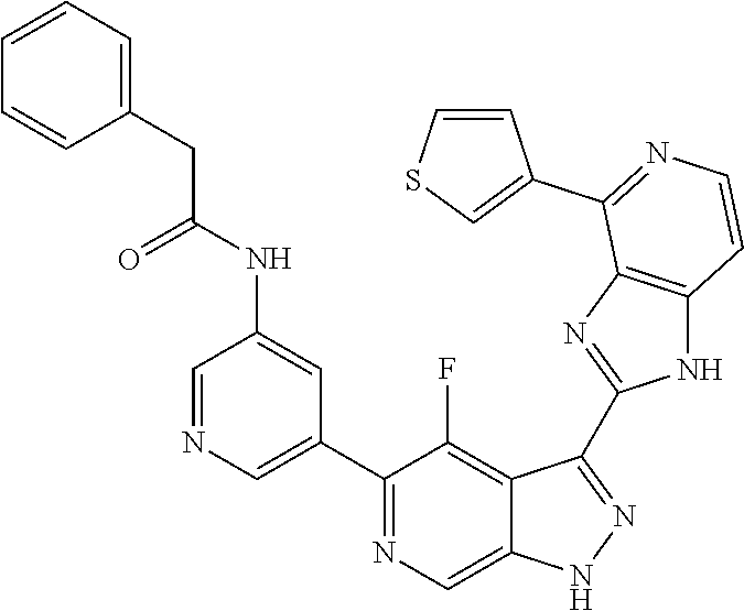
C1=NC=C(C2=NC=C3C(=C2F)C(C2=NC4=C(N2)C=CN=C4C2=CSC=C2)=NN3)C=C1NC(CC1=CC=CC=C1)=O
